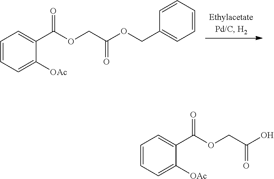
C1=CC=C([OAc])C(C(OCC(OCC2=CC=CC=C2)=O)=O)=C1.C1=CC=C([OAc])C(C(OCC(O)=O)=O)=C1
